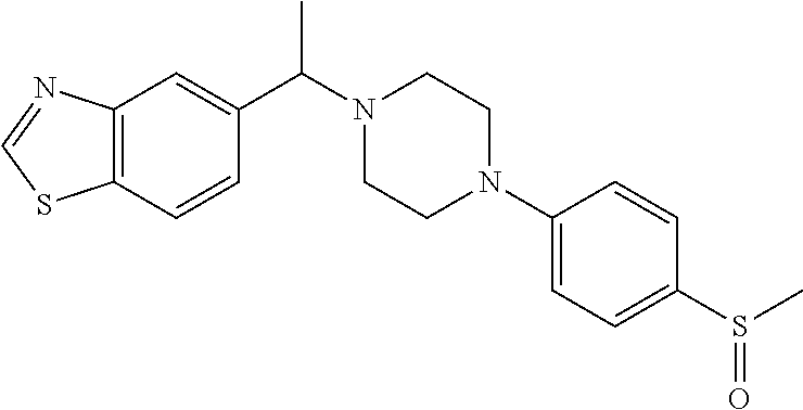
C12=C(C=CC(C(N3CCN(C4=CC=C(S(C)=O)C=C4)CC3)C)=C1)SC=N2
